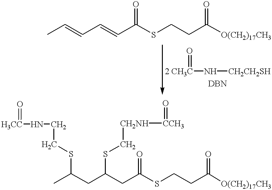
[2 CH3C](N[CH2CH2SH])=O.CC(CC(CC(SCCC([O(CH2)17CH3])=O)=O)SC[CH2NH][CCH3]=O)SCCN[H3CC]=O.CC=CC=CC(SCCC([O(CH2)17CH3])=O)=O
